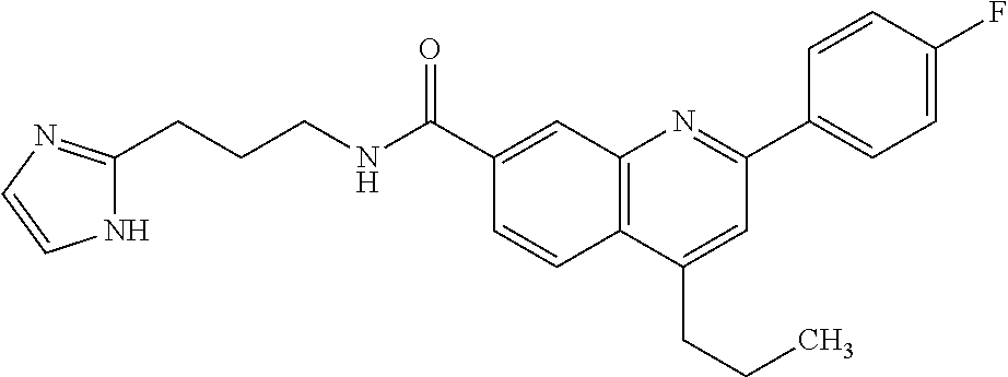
C1(C(NCCCC2=NC=CN2)=O)=CC2=C(C=C1)C(CCC)=CC(C1=CC=C(F)C=C1)=N2
